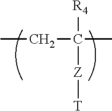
CCC(C)([R4])[Z][T]
